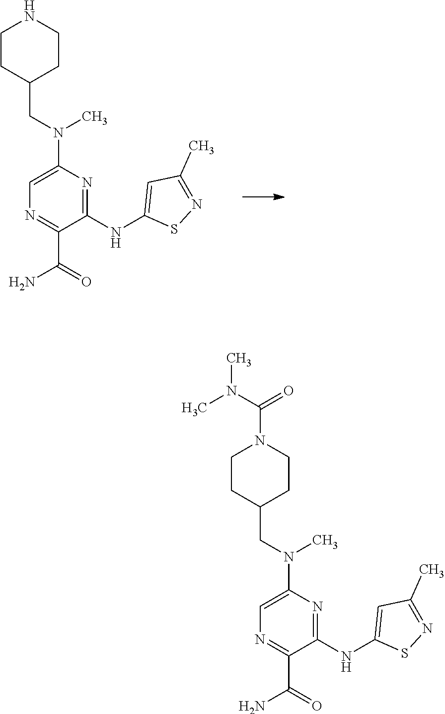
C1=C(N(CC2CCNCC2)C)N=C(NC2=CC(C)=NS2)C(C(=O)N)=N1.C1=C(N(CC2CCN(C(N(C)C)=O)CC2)C)N=C(NC2=CC(C)=NS2)C(C(=O)N)=N1
